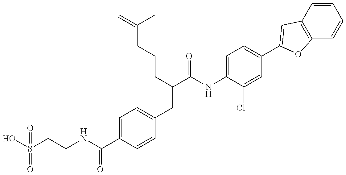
OS(CCNC(C1=CC=C(CC(C(NC2=CC=C(C3=CC4=C(C=CC=C4)O3)C=C2Cl)=O)CCCC(C)=C)C=C1)=O)(=O)=O
